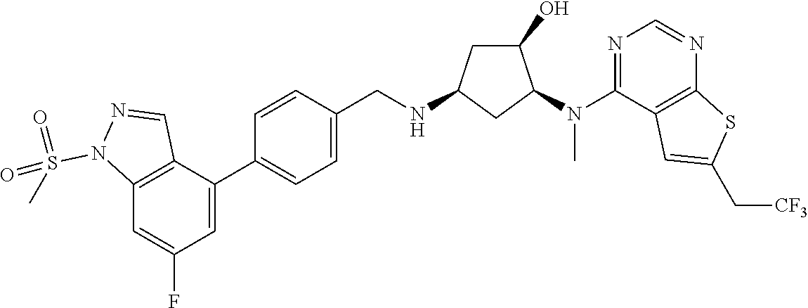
C1(C2=CC=C(CNC3CC(O)C(N(C4=NC=NC5=C4C=C(C[CF3])S5)C)C3)C=C2)=CC(F)=CC2=C1C=NN2S(=O)(=O)C
